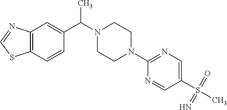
C12=C(C=C(C(C)N3CCN(C4=NC=C(S(C)(=O)=N)C=N4)CC3)C=C1)N=CS2
